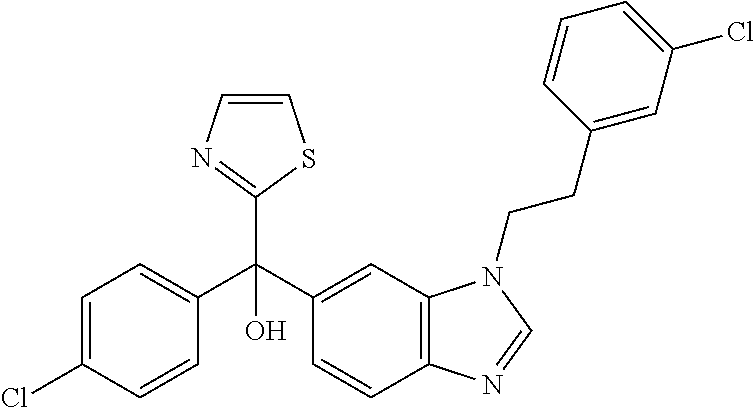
C1=C(Cl)C=CC(C(C2=CC3=C(C=C2)N=CN3CCC2=CC(Cl)=CC=C2)(C2=NC=CS2)O)=C1
